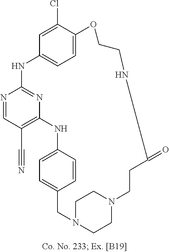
N1=CC(C#N)=C2N=C1NC1=CC=C(C(Cl)=C1)OCCNC(=O)CCN1CCN(CC3=CC=C(N2)C=C3)CC1
